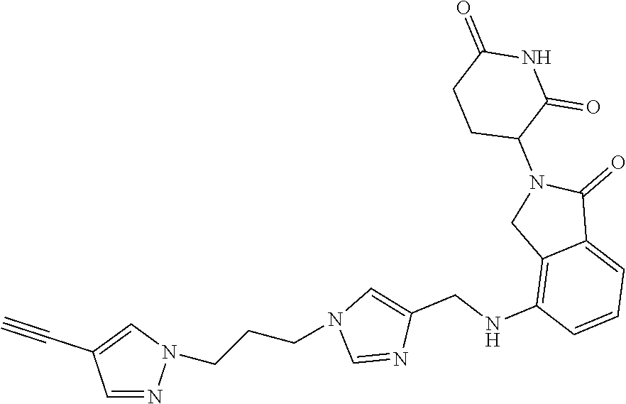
C1=NN(CCCN2C=NC(CNC3=C4C(=CC=C3)C(=O)N(C3C(=O)NC(=O)CC3)C4)=C2)C=C1C#C
